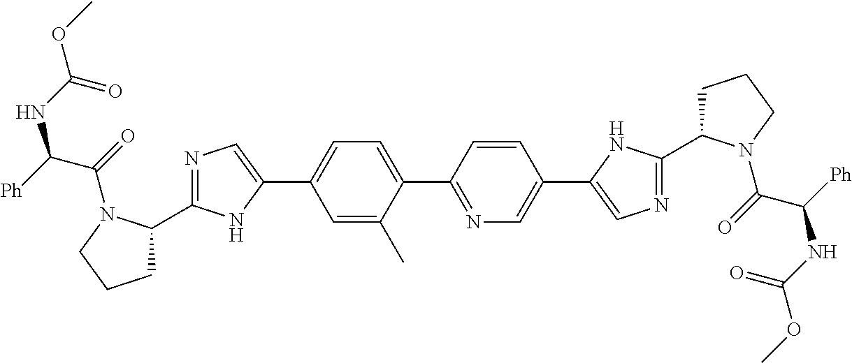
N1=C(C2CCCN2C(=O)C([Ph])NC(=O)OC)NC(C2=CC=C(C3=NC=C(C4=CN=C(C5CCCN5C(=O)C(NC(=O)OC)[Ph])N4)C=C3)C(C)=C2)=C1
